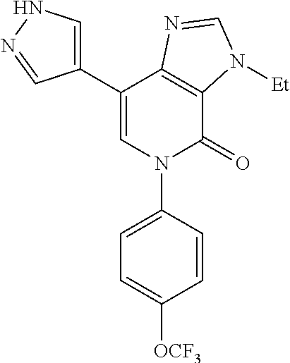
C1(C2=CNN=C2)=CN(C2=CC=C([OCF3])C=C2)C(=O)C2=C1N=CN2[Et]
